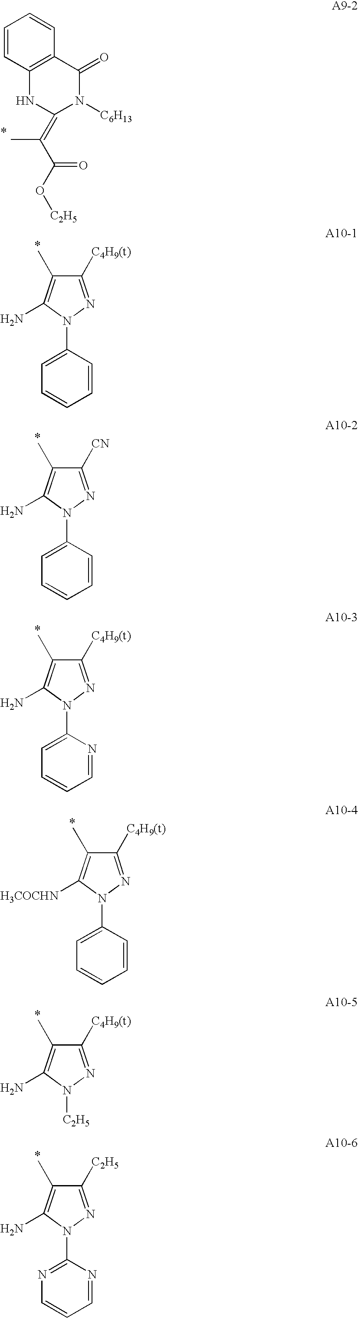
C1=CC=CC(N2N=C([C4H9(t)])C(C)=C2N)=C1.C1=CC=CC(N2N=C([CN])C(C)=C2N)=C1.C1=CC=NC(N2N=C([C4H9(t)])C(C)=C2N)=C1.C1=CC=CC(N2N=C([C4H9(t)])C(C)=C2[H3COCHN])=C1.[C2H5]N1N=C([C4H9(t)])C(C)=C1N.C1=CC=NC(N2N=C([C2H5])C(C)=C2N)=N1.C1=CC2=C(C=C1)C(=O)N([C6H13])C(=C(C)C(=O)O[C2H5])N2
